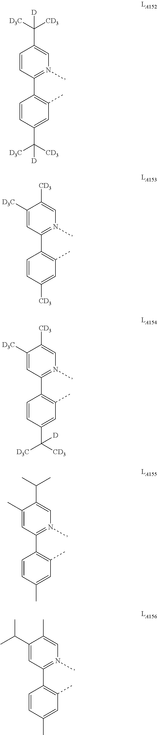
C1=CC(C2=C(C)C=C(C([D3C])([CD3])[D])C=C2)=N(C)C=C1C([D3C])([CD3])[D].C1([D3C])=CC(C2=C(C)C=C([CD3])C=C2)=N(C)C=C1[CD3].C1([D3C])=CC(C2=C(C)C=C(C([D3C])([CD3])[D])C=C2)=N(C)C=C1[CD3].C1(C)=CC(C2=C(C)C=C(C)C=C2)=N(C)C=C1C(C)C.C1(C(C)C)=CC(C2=C(C)C=C(C)C=C2)=N(C)C=C1C
